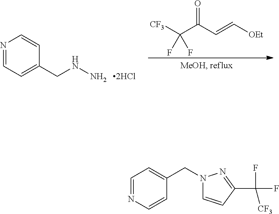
N1=CC=C(CNN)C=C1.[CF3]C(C(C=C[OEt])=O)(F)F.C1=NC=CC(CN2C=CC(C(F)(F)[CF3])=N2)=C1
